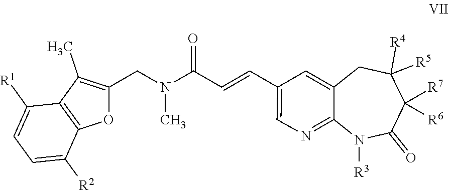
C1(C=CC(N(C)CC2=C(C)C3=C(O2)C([R2])=CC=C3[R1])=O)=CN=C2C(=C1)CC([R5])([R4])C([R6])([R7])C(=O)N2[R3]
